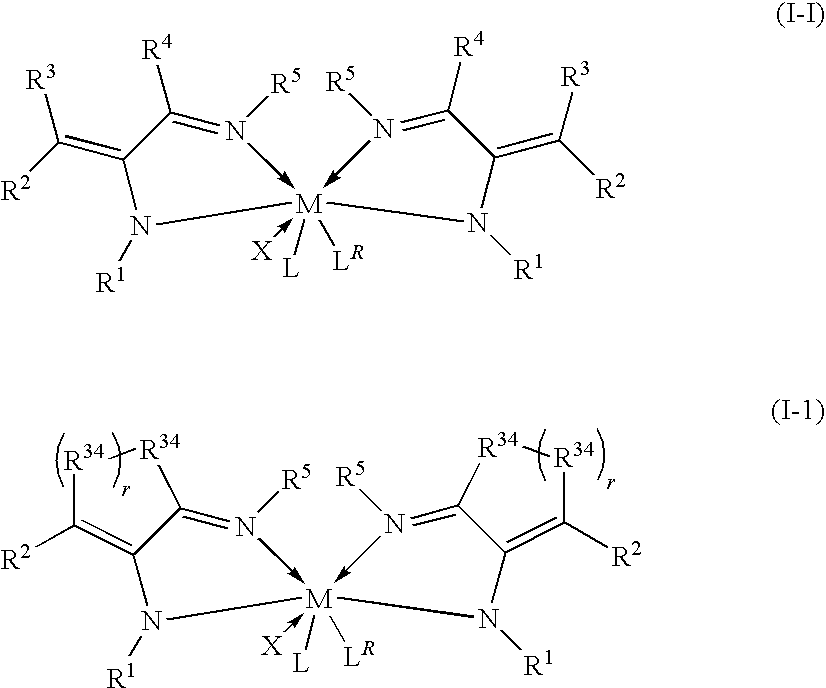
C12=C([R2])[R34][R34]C1=N([R5])->[M]1(-[X])([L])([LR])(-N([R5])=C3C(=C([R2])[R34][R34]3)N1[R1])N2[R1].C1(=C([R2])[R3])N([R1])[M]2(-[X])([L])([LR])(-N([R5])=C1[R4])-N([R5])=C([R4])C(=C([R2])[R3])N2[R1]
